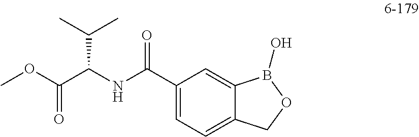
C1=C(C(NC(C(OC)=O)C(C)C)=O)C=C2C(=C1)COB2O
